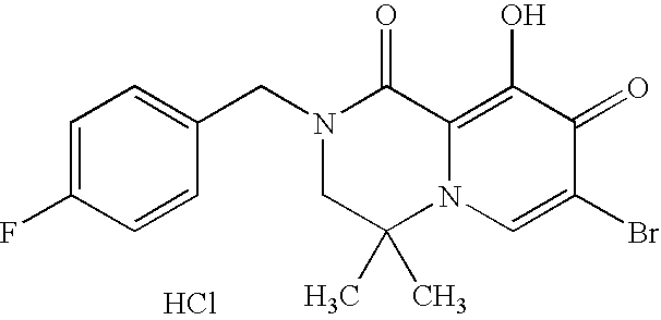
C1=C(CN2CC(C)(C)N3C(=C(O)C(=O)C(Br)=C3)C2=O)C=CC(F)=C1.Cl
